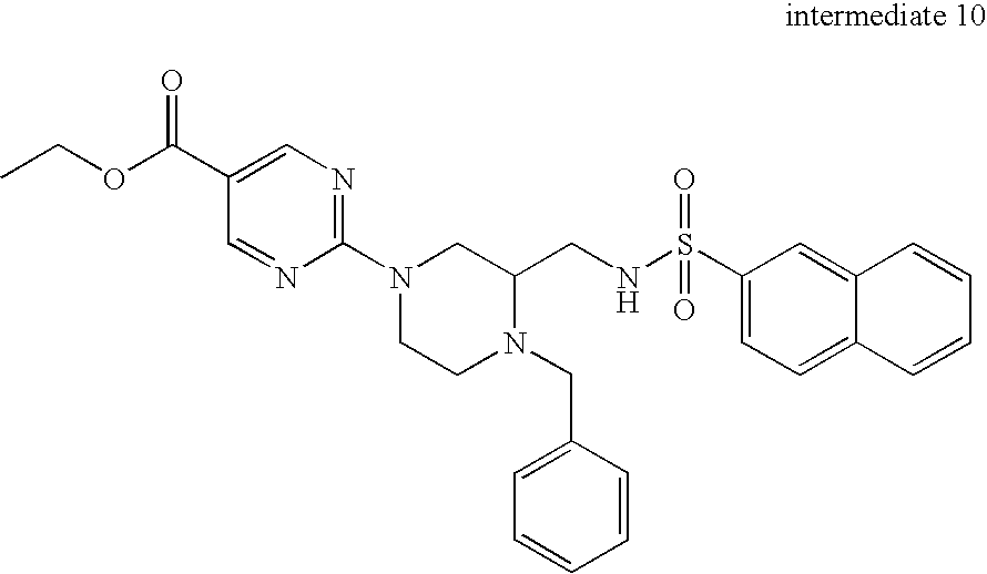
C1N(C2=NC=C(C(OCC)=O)C=N2)CC(CNS(C2=CC=C3C=CC=CC3=C2)(=O)=O)N(CC2=CC=CC=C2)C1
